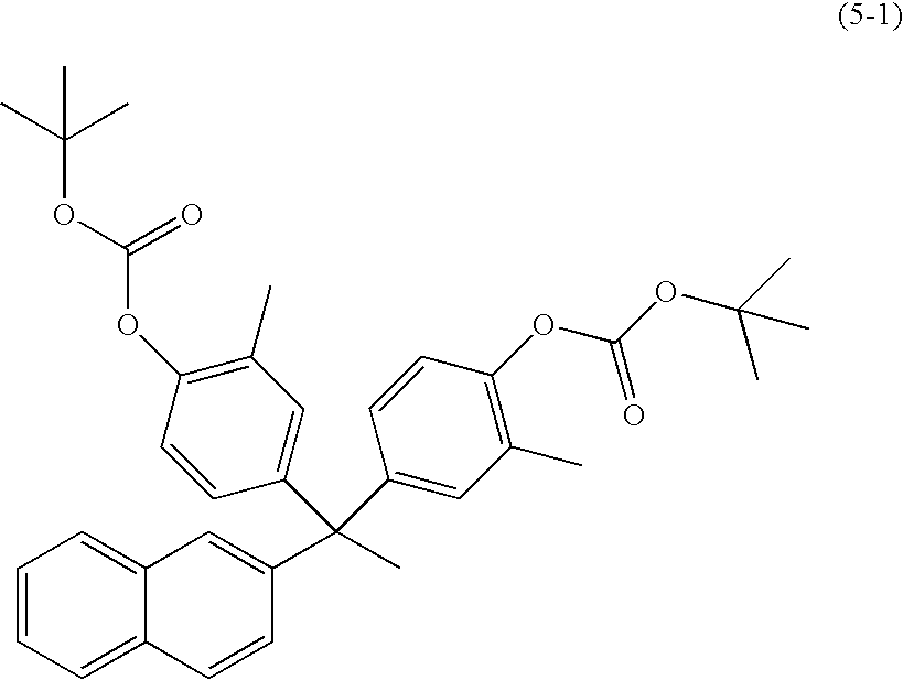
C1=CC=C2C(=C1)C=C(C(C)(C1=CC(C)=C(OC(OC(C)(C)C)=O)C=C1)C1=CC(C)=C(OC(=O)OC(C)(C)C)C=C1)C=C2
